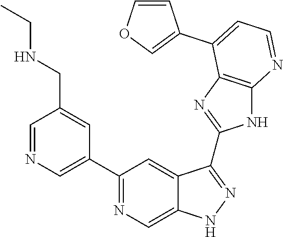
C1=NC=C(C2=NC=C3C(=C2)C(C2=NC4=C(N2)N=CC=C4C2=COC=C2)=NN3)C=C1CNCC
